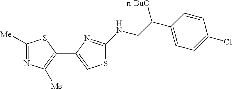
C1([Me])=NC([Me])=C(C2=CSC(NCC(C3=CC=C(Cl)C=C3)[n-BuO])=N2)S1
